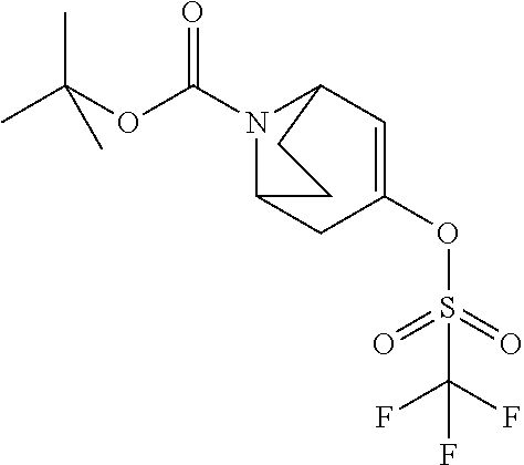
N1(C(OC(C)(C)C)=O)C2CC(OS(=O)(=O)C(F)(F)F)=CC1CC2
